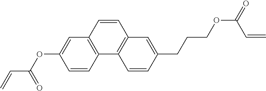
C1=CC2=C(C=C1OC(=O)C=C)C=CC1=C2C=CC(CCCOC(C=C)=O)=C1
